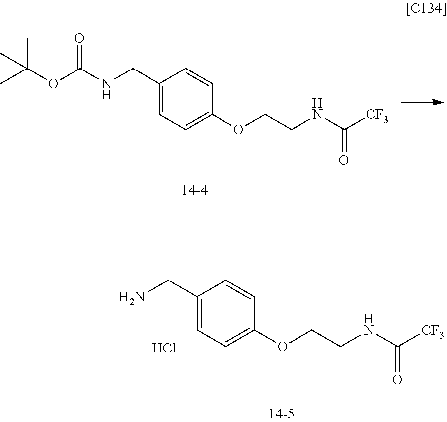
C1(CNC(OC(C)(C)C)=O)=CC=C(OCCNC([CF3])=O)C=C1.C1(CN)=CC=C(OCCNC([CF3])=O)C=C1.Cl
